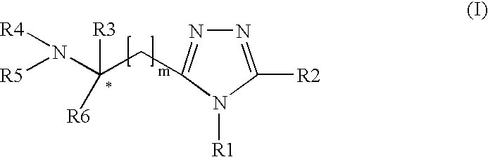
N1=C([R2])N([R1])C(CC(N([R5])[R4])([R3])[R6])=N1
